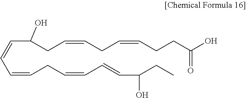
C(C=CCC=CC=CC(CC)O)=CC(CC=CCC=CCCC(O)=O)O
